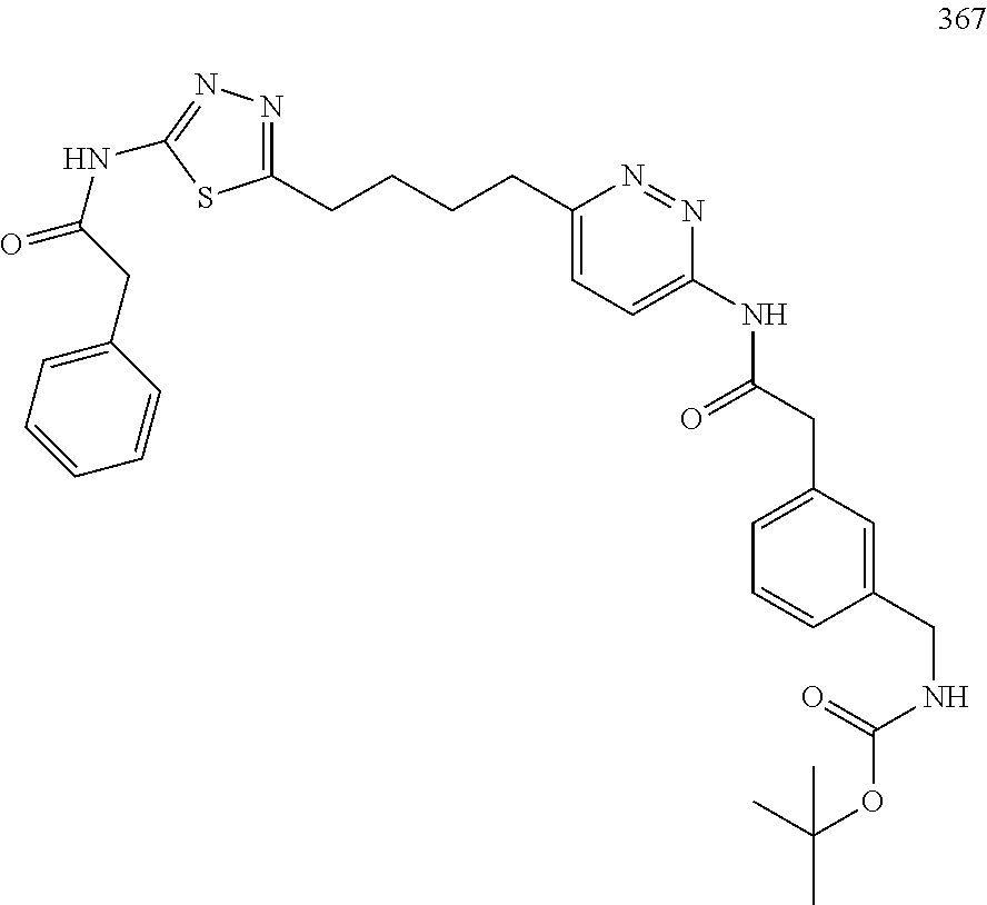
N1=C(CCCCC2=CC=C(NC(CC3=CC=CC(CNC(OC(C)(C)C)=O)=C3)=O)N=N2)SC(NC(CC2=CC=CC=C2)=O)=N1
